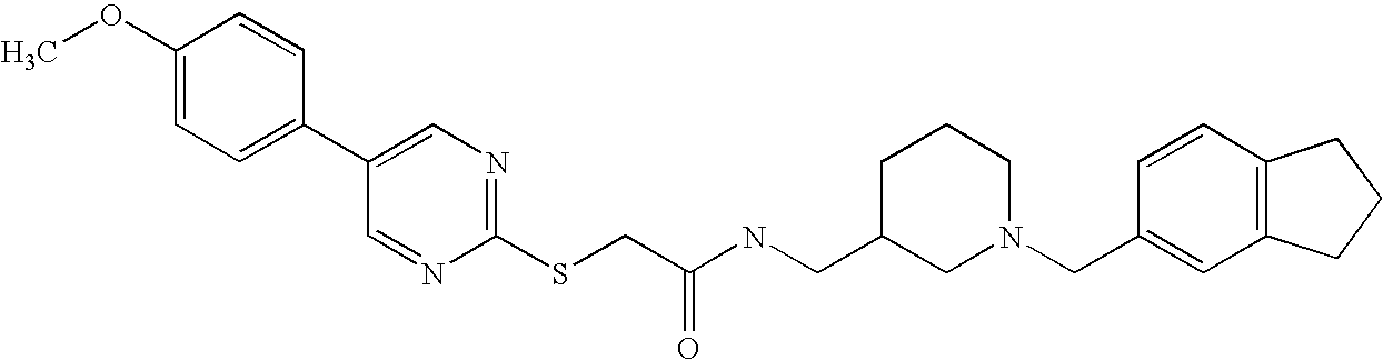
COC1=CC=C(C2=CN=C(SCC(NCC3CN(CC4=CC5=C(C=C4)CCC5)CCC3)=O)N=C2)C=C1
